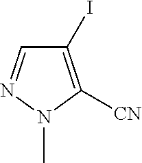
C1(I)=C([CN])N(C)N=C1
